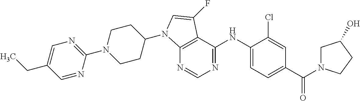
C1(N2CCC(N3C4=C(C(NC5=CC=C(C(N6CC(O)CC6)=O)C=C5Cl)=NC=N4)C(F)=C3)CC2)=NC=C(CC)C=N1
